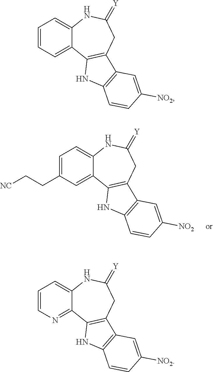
C1=CC=C2C(=N1)C1=C(CC(=[Y])N2)C2=C(N1)C=CC([NO2])=C2.C1=CC=C2C(=C1)C1=C(CC(=[Y])N2)C2=C(N1)C=CC([NO2])=C2.C1(CC[NC])=CC=C2C(=C1)C1=C(CC(=[Y])N2)C2=C(N1)C=CC([NO2])=C2
